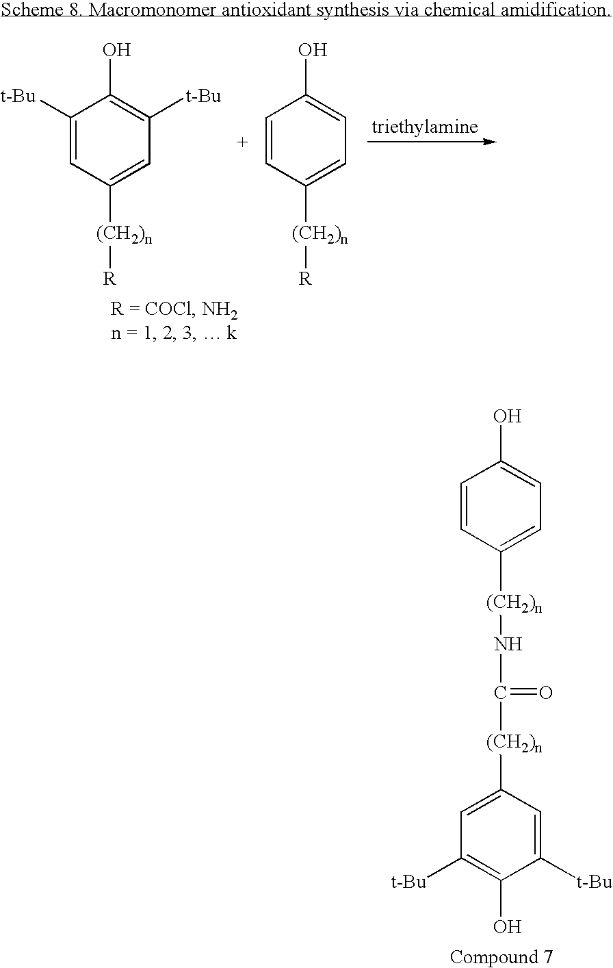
C1([t-Bu])=CC([(CH2)n][R])=CC([t-Bu])=C1O.C1=CC([(CH2)n][R])=CC=C1O.C1=CC([(CH2)n]NC([(CH2)n]C2=CC([t-Bu])=C(O)C([t-Bu])=C2)=O)=CC=C1O
